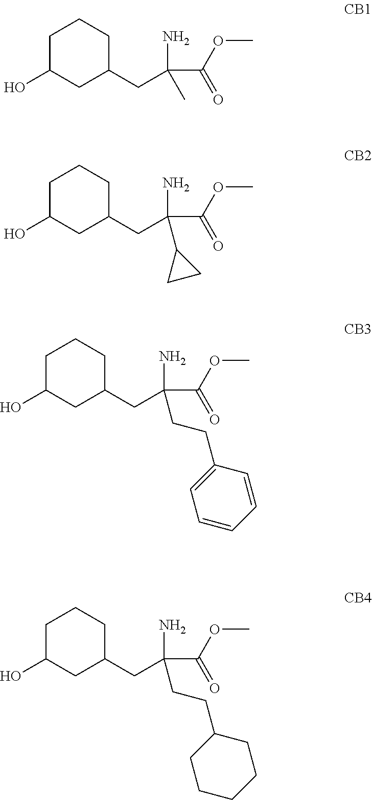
C1C(O)CC(CC(C(OC)=O)(N)C)CC1.C1C(O)CC(CC(C(OC)=O)(N)C2CC2)CC1.C1C(O)CC(CC(C(OC)=O)(N)CCC2=CC=CC=C2)CC1.C1C(O)CC(CC(C(OC)=O)(N)CCC2CCCCC2)CC1
